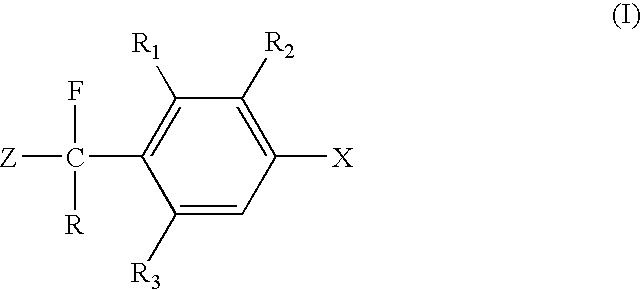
C1([R2])=C([X])C=C([R3])C(C([Z])(F)[R])=C1[R1]
